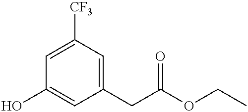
C1=C([CF3])C=C(CC(OCC)=O)C=C1O
